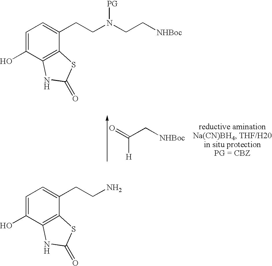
C(C[NHBoc])(=O)[H].C1=C(O)C2=C(C(CCN(CC[NHBoc])[PG])=C1)SC(=O)N2.C1=C(O)C2=C(C(CCN)=C1)SC(=O)N2
